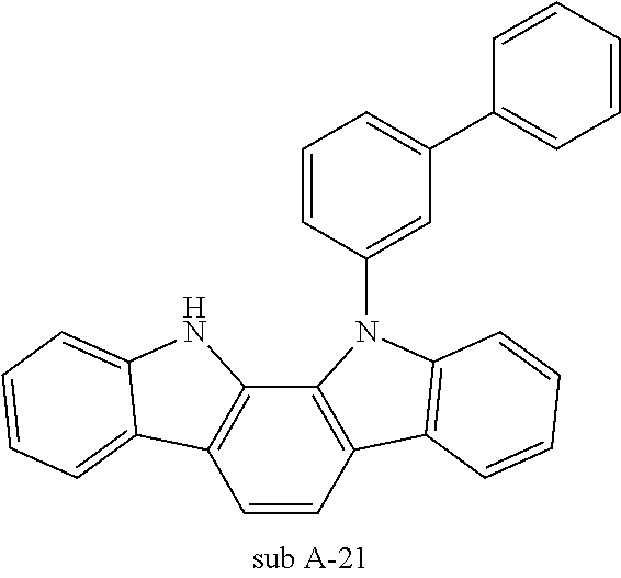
C1=CC2=C(C3=C1C1=CC=CC=C1N3)N(C1=CC(C3=CC=CC=C3)=CC=C1)C1=C2C=CC=C1
